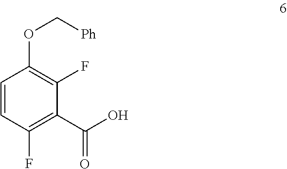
C1=CC(F)=C(C(O)=O)C(F)=C1OC[Ph]
